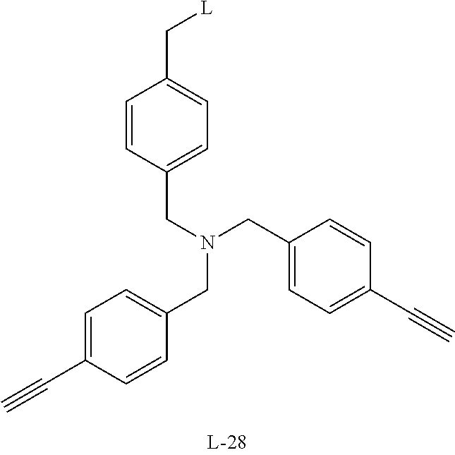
C#CC1=CC=C(CN(CC2=CC=C(C#C)C=C2)CC2=CC=C(C[L])C=C2)C=C1
